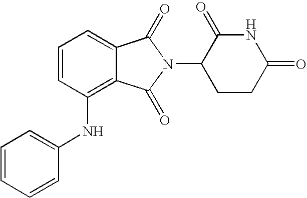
N(C1=C2C(=CC=C1)C(=O)N(C1CCC(=O)NC1=O)C2=O)C1=CC=CC=C1
